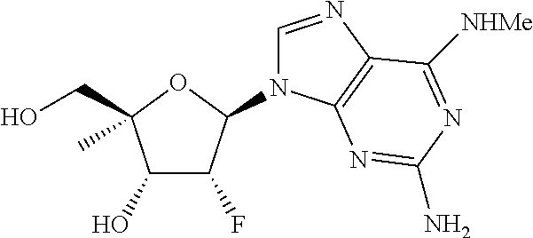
C1(O)C(F)C(N2C=NC3=C2N=C(N)N=C3[NHMe])OC1(CO)C
